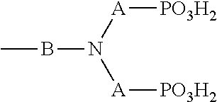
CBN([A][PO3H2])[A][PO3H2]
